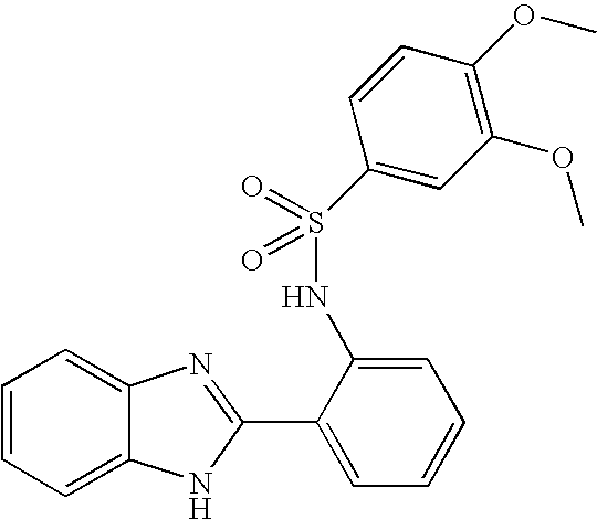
C1=CC=C2C(=C1)N=C(C1=CC=CC=C1NS(=O)(=O)C1=CC(OC)=C(OC)C=C1)N2
